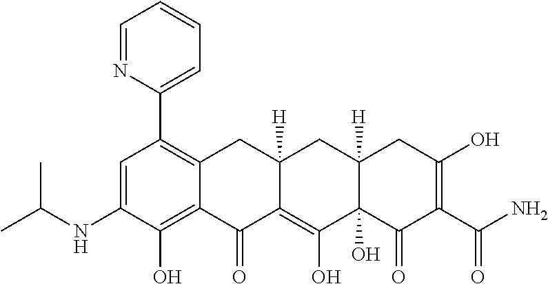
C1=C(NC(C)C)C(O)=C2C(=C1C1=CC=CC=N1)CC1([H])C(=C(O)C3(O)C([H])(C1)CC(O)=C(C(N)=O)C3=O)C2=O
